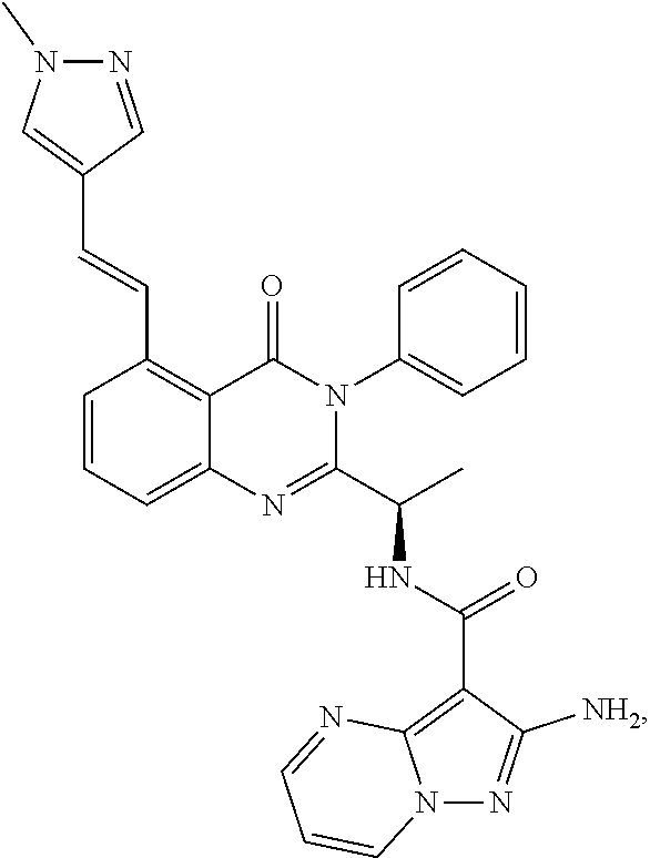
C1=CC=C2C(=C1C=CC1=CN(C)N=C1)C(=O)N(C1=CC=CC=C1)C(C(C)NC(C1=C3N(N=C1[NH2])C=CC=N3)=O)=N2
